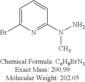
C1=C(Br)N=C(N(N)C)C=C1
